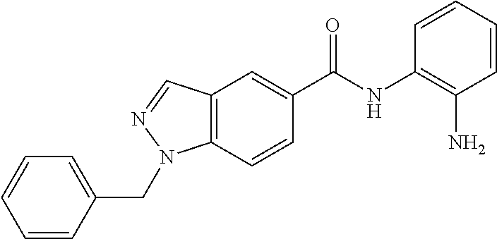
C12=C(C=CC(C(NC3=C(N)C=CC=C3)=O)=C1)N(CC1=CC=CC=C1)N=C2
